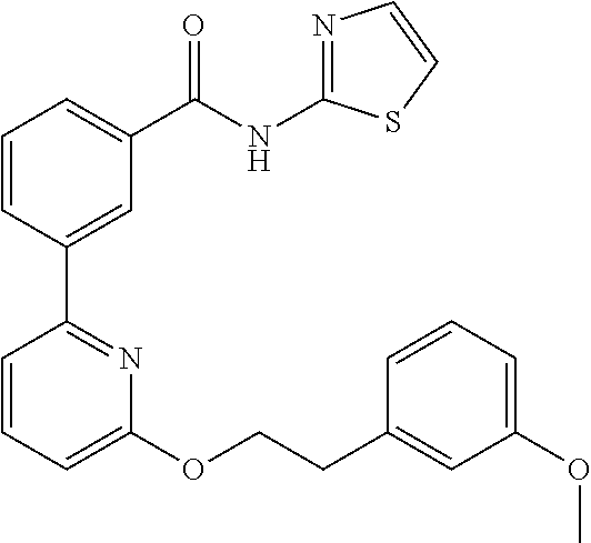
C1=CC(C2=NC(OCCC3=CC(OC)=CC=C3)=CC=C2)=CC(C(NC2=NC=CS2)=O)=C1
